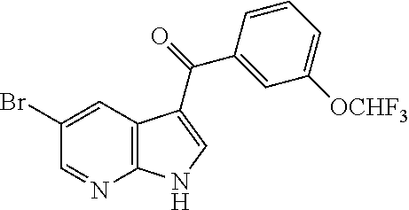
C12=C(C=C(Br)C=N1)C(C(=O)C1=CC([OCHF3])=CC=C1)=CN2
